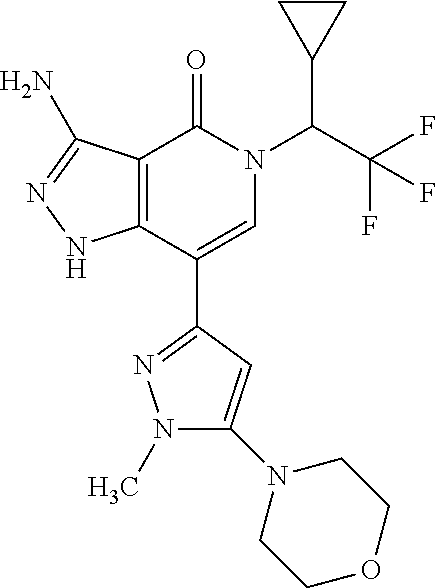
N1(C)C(N2CCOCC2)=CC(C2=CN(C(C(F)(F)F)C3CC3)C(=O)C3=C2NN=C3N)=N1
